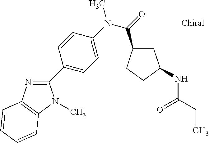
C1(C2=CC=C(N(C)C(=O)C3CC(NC(CC)=O)CC3)C=C2)=NC2=C(N1C)C=CC=C2
